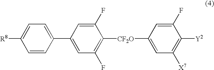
C1=CC(C2=CC(F)=C([CF2O]C3=CC([X7])=C([Y2])C(F)=C3)C(F)=C2)=CC=C1[R8]
